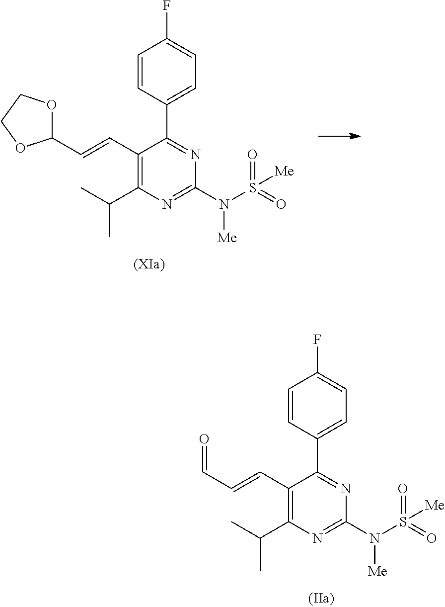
C1=CC(C2=NC(N(S(=O)(=O)[Me])[Me])=NC(C(C)C)=C2C=CC=O)=CC=C1F.C1=CC(C2=NC(N(S(=O)(=O)[Me])[Me])=NC(C(C)C)=C2C=CC2OCCO2)=CC=C1F
